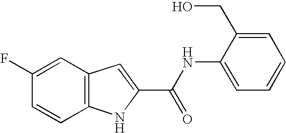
C1=C(F)C=CC2=C1C=C(C(NC1=CC=CC=C1CO)=O)N2
